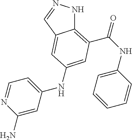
C12=C(C(NC3=CC=CC=C3)=O)C=C(NC3=CC=NC(N)=C3)C=C1C=NN2
